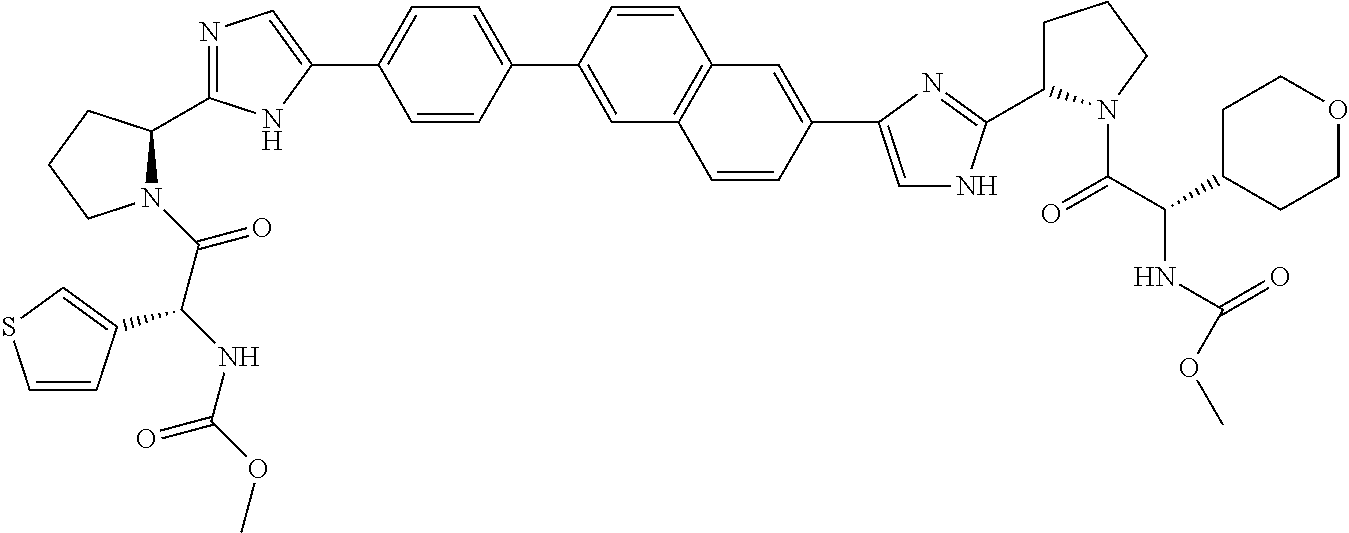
N1(C(=O)C(NC(OC)=O)C2=CSC=C2)C(C2=NC=C(C3=CC=C(C4=CC5=C(C=C4)C=C(C4=CNC(C6CCCN6C(C(C6CCOCC6)NC(OC)=O)=O)=N4)C=C5)C=C3)N2)CCC1
